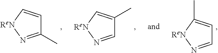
C1=CC(C)=N[ReN]1.C1=C(C)C=N[ReN]1.C1(C)=CC=N[ReN]1
